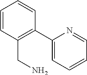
C1=CC(CN)=C(C2=CC=CC=N2)C=C1
